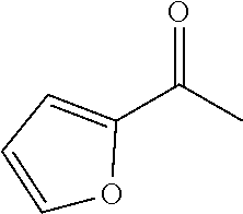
O=C(C)C1=CC=CO1
